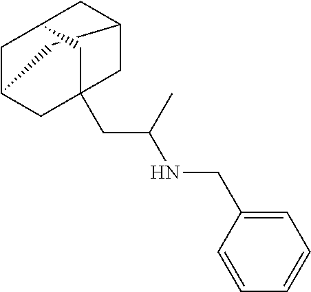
C12CC3CC(CC(CC(C)NCC4=CC=CC=C4)(C3)C1)C2
